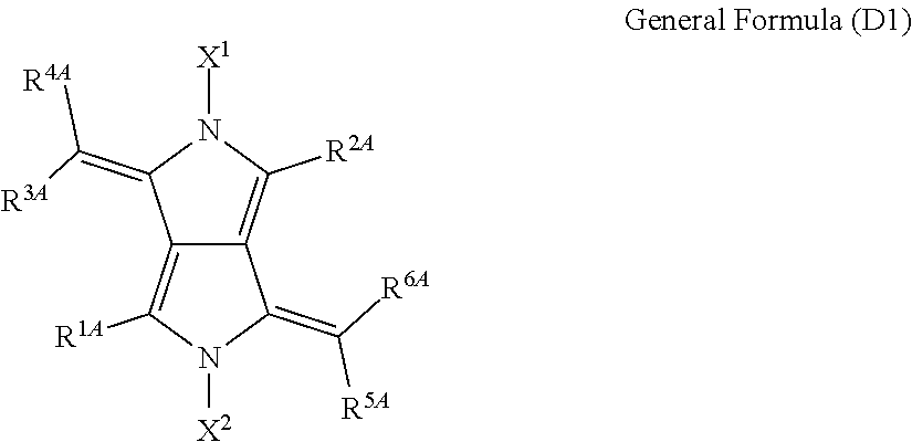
C12=C([R1A])N([X2])C(=C([R6A])[R5A])C1=C([R2A])N([X1])C2=C([R3A])[R4A]
